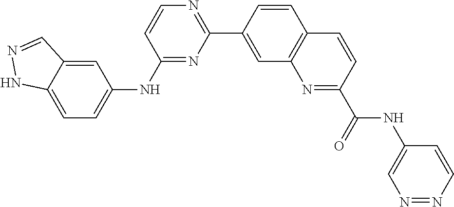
C1=C2C(=CC(NC3=NC(C4=CC5=C(C=C4)C=CC(C(=O)NC4=CN=NC=C4)=N5)=NC=C3)=C1)C=NN2
